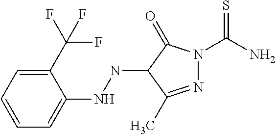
C1(C(F)(F)F)=CC=CC=C1NNC1C(=O)N(C(N)=S)N=C1C
